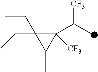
C1([CF3])(C(C)[CF3])C(CC)(CC)C1C
